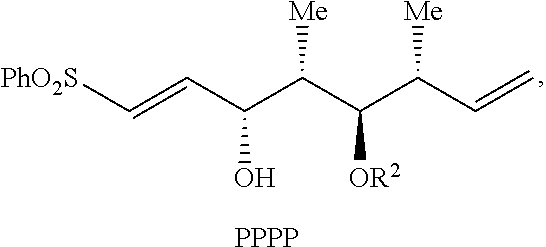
[PhO2S]C=CC(C(C(C(C=C)[Me])[OR2])[Me])O.[PPPP]
